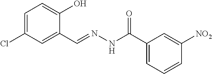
C1=C(Cl)C=C(C=NNC(C2=CC=CC([NO2])=C2)=O)C(O)=C1
